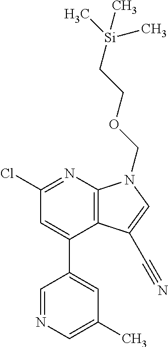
ClC1=NC2=C(C(C3=CC(C)=CN=C3)=C1)C(C#N)=CN2COCC[Si](C)(C)C
